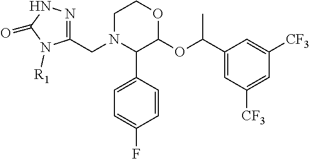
C1N(CC2=NNC(=O)N2[R1])C(C2=CC=C(F)C=C2)C(OC(C2=CC([CF3])=CC([CF3])=C2)C)OC1
